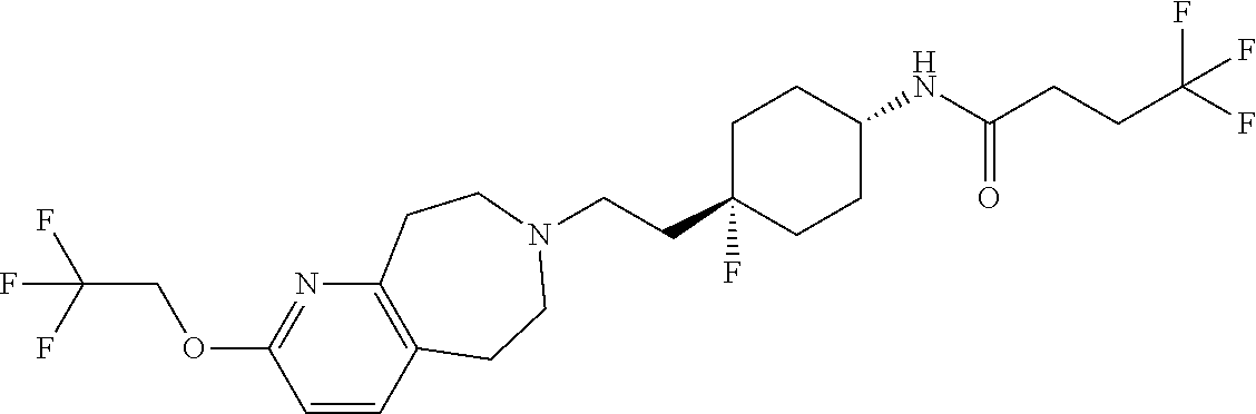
C(CC1(F)CCC(NC(CCC(F)(F)F)=O)CC1)N1CCC2=C(N=C(OCC(F)(F)F)C=C2)CC1
